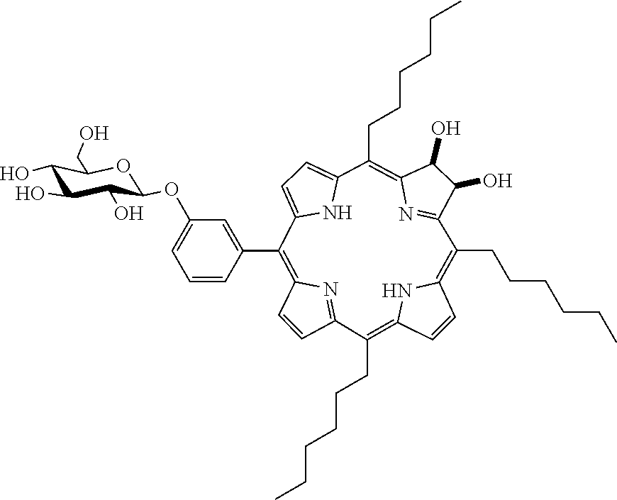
N1C2=CC=C1C(C1=CC(OC3C(O)C(O)C(O)C(CO)O3)=CC=C1)=C1N=C(C=C1)C(CCCCCC)=C1C=CC(=C(CCCCCC)C3=NC(=C2CCCCCC)C(O)C3O)N1
